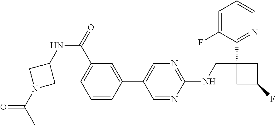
C1=NC(NCC2(C3=NC=CC=C3F)CC(F)C2)=NC=C1C1=CC(C(NC2CN(C(=O)C)C2)=O)=CC=C1
